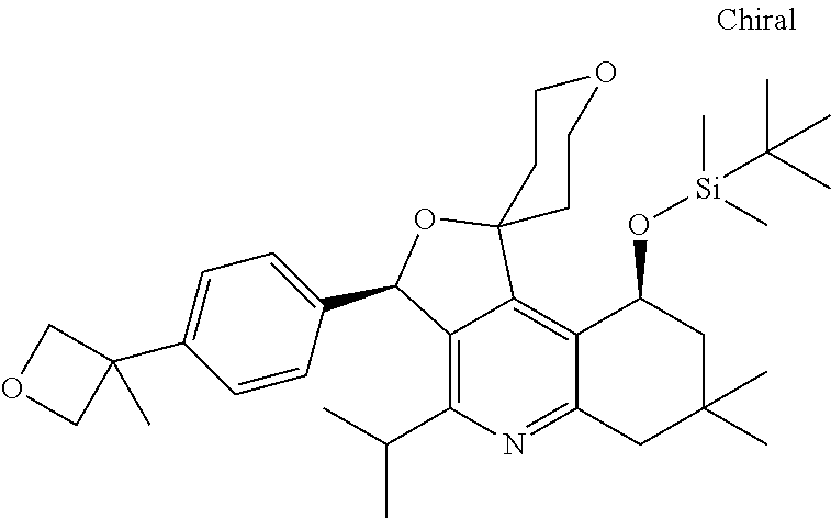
C12=C(C(C)C)N=C3C(=C1C1(OC2C2=CC=C(C4(C)COC4)C=C2)CCOCC1)C(O[Si](C)(C)C(C)(C)C)CC(C)(C)C3
